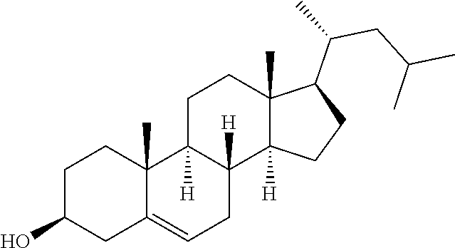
C1=C2CC(O)CCC2(C)C2([H])CCC3(C)C(C(CC(C)C)C)CCC3([H])C2([H])C1
